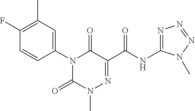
N1(C2=CC(C)=C(F)C=C2)C(=O)N(C)N=C(C(NC2=NN=NN2C)=O)C1=O
